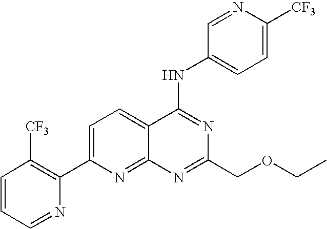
C1=CC=NC(C2=CC=C3C(=N2)N=C(COCC)N=C3NC2=CC=C([CF3])N=C2)=C1[CF3]
